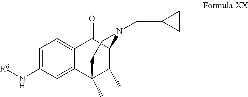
[R6]NC1=CC=C2C(=C1)C1(C)C(C)C(C2=O)N(CC2CC2)CC1
